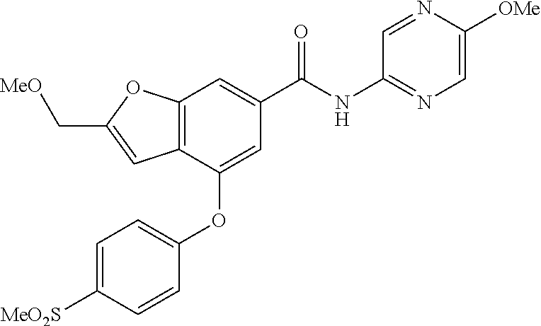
C12=C(C(OC3=CC=C([MeO2S])C=C3)=CC(C(NC3=NC=C([OMe])N=C3)=O)=C1)C=C(C[MeO])O2
